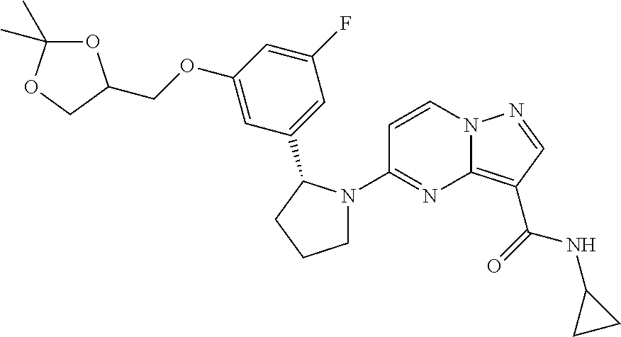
C1=CN2C(=C(C(=O)NC3CC3)C=N2)N=C1N1CCCC1C1=CC(F)=CC(OCC2OC(C)(C)OC2)=C1
